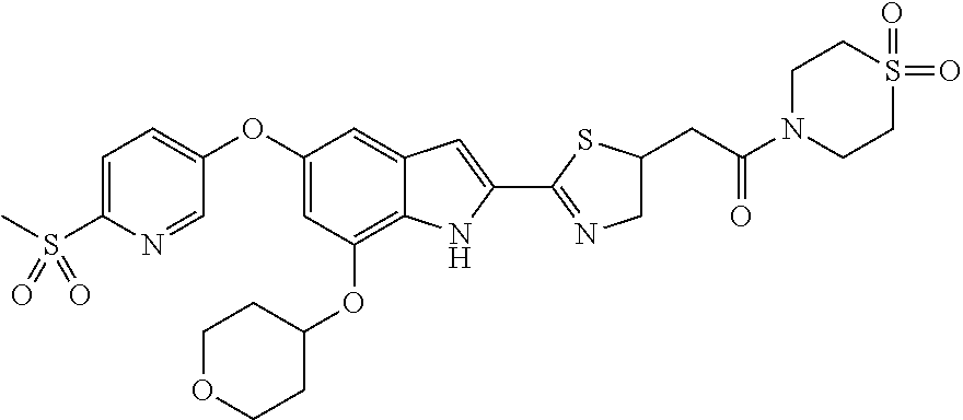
C1=C(S(C)(=O)=O)N=CC(OC2=CC(OC3CCOCC3)=C3C(=C2)C=C(C2=NCC(CC(=O)N4CCS(=O)(=O)CC4)S2)N3)=C1
